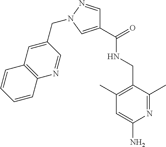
C1(C(=O)NCC2=C(C)C=C(N)N=C2C)=CN(CC2=CC3=C(N=C2)C=CC=C3)N=C1
